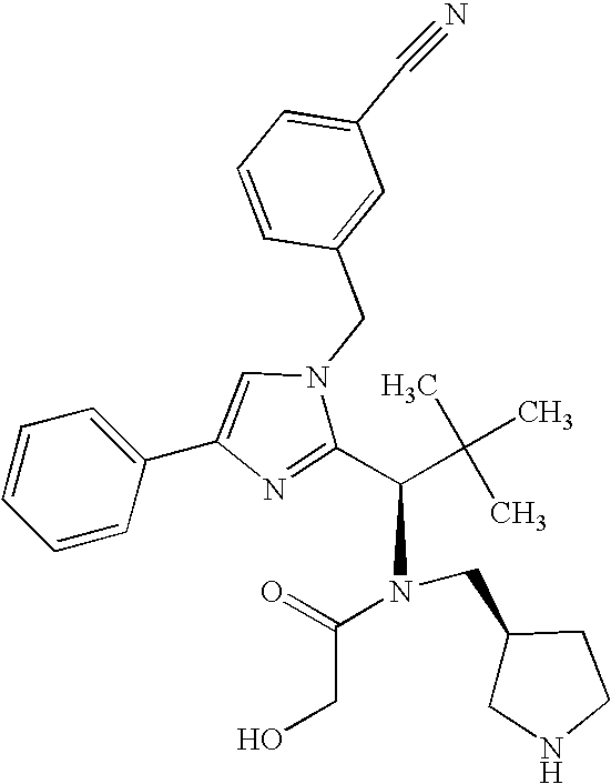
C1(C(C(C)(C)C)N(C(=O)CO)CC2CNCC2)=NC(C2=CC=CC=C2)=CN1CC1=CC(C#N)=CC=C1
